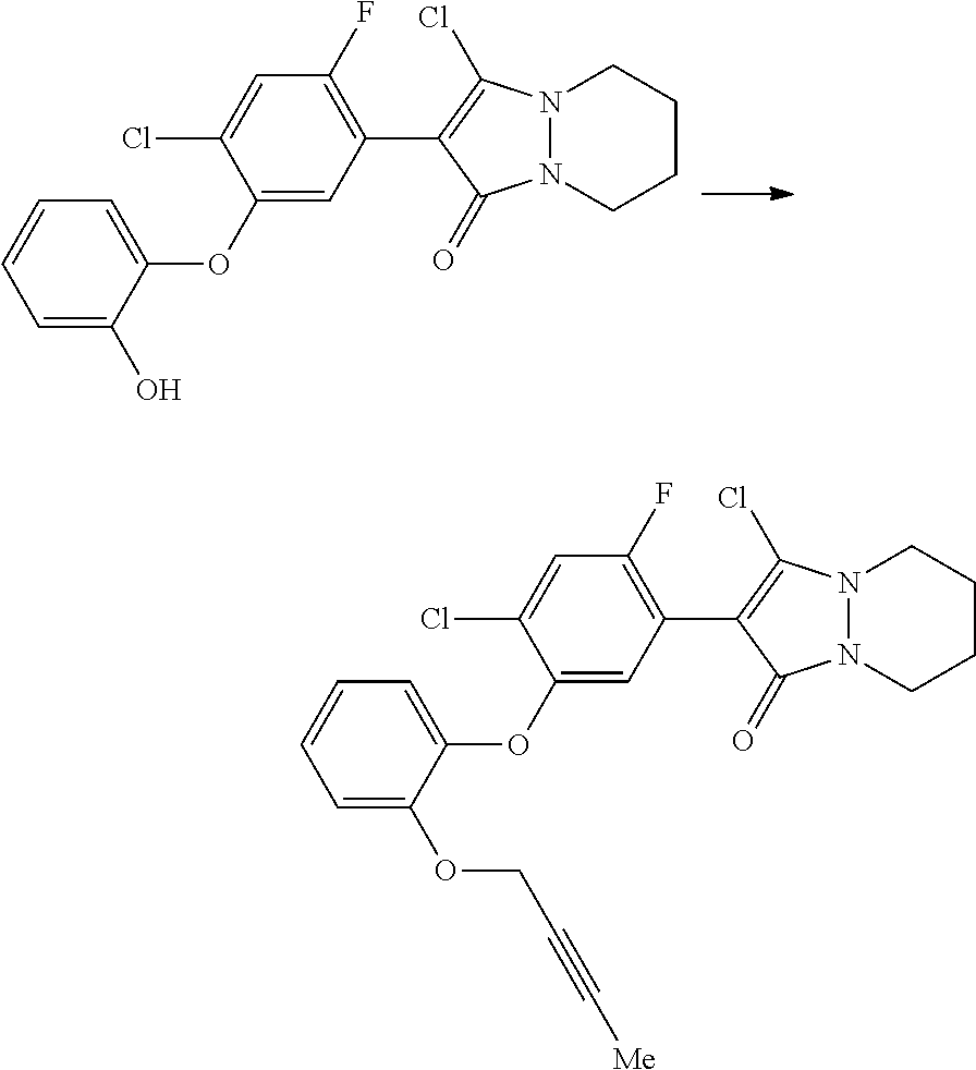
C1(OC2=CC=CC=C2O)=CC(C2=C(Cl)N3N(C2=O)CCCC3)=C(F)C=C1Cl.C1(OC2=CC=CC=C2OCC#C[Me])=CC(C2=C(Cl)N3N(C2=O)CCCC3)=C(F)C=C1Cl
